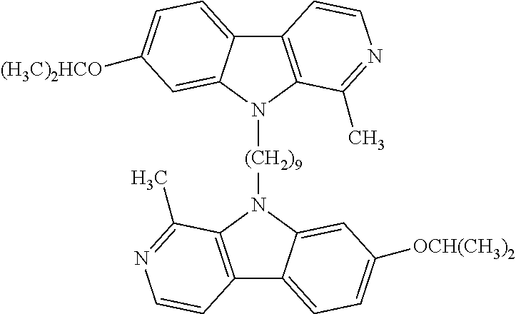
C12=C(N([(CH2)9]N3C4=C(C5=CC=C([OCH(CH3)2])C=C35)C=CN=C4C)C3=CC([(H3C)2HCO])=CC=C13)C(C)=NC=C2
